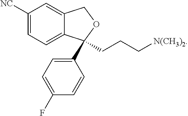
C1([NC])=CC=C2C(=C1)COC2(C1=CC=C(F)C=C1)CCC[N(CH3)2]
